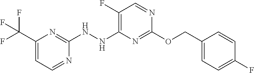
C1(NNC2=C(F)C=NC(OCC3=CC=C(F)C=C3)=N2)=NC(C(F)(F)F)=CC=N1
